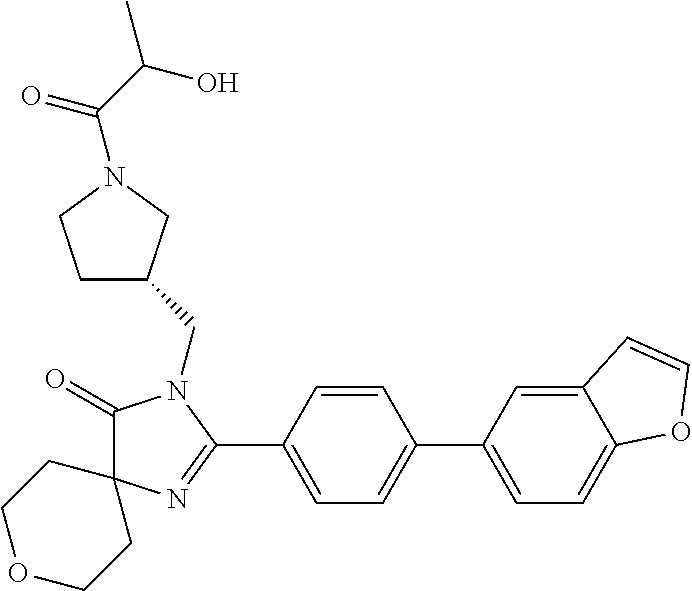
C1(=O)N(CC2CCN(C(C(O)C)=O)C2)C(C2=CC=C(C3=CC=C4C(=C3)C=CO4)C=C2)=NC12CCOCC2
